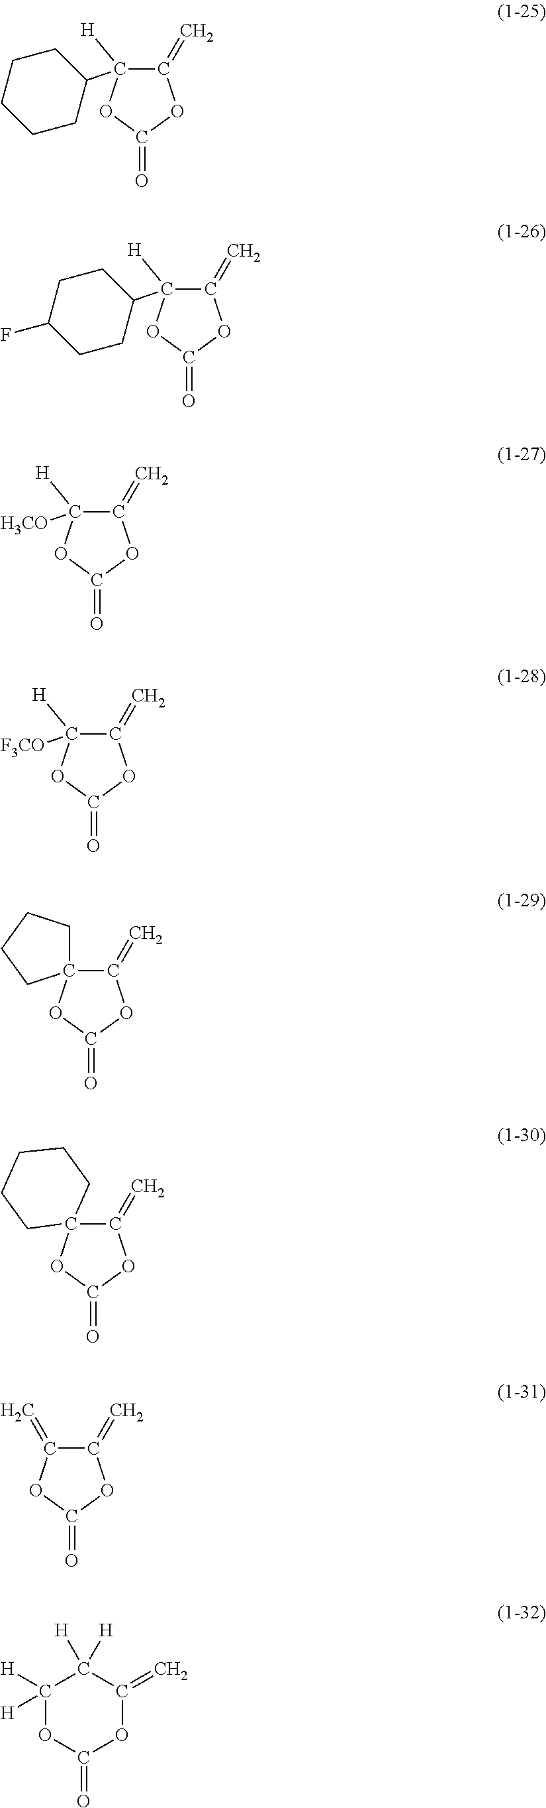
C1(=C)C([H])(C2CCCCC2)OC(=O)O1.C1(=C)C([H])(C2CCC(F)CC2)OC(=O)O1.C1(=C)C([H])([H3CO])OC(=O)O1.C1(=C)C([H])([F3CO])OC(=O)O1.C1(=C)OC(=O)OC12CCCC2.C1(=C)OC(=O)OC12CCCCC2.C1(=C)C(=C)OC(=O)O1.C1([H])([H])OC(=O)OC(=C)C1([H])[H]
